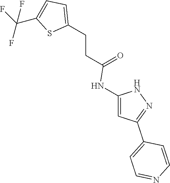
C1(CCC(=O)NC2=CC(C3=CC=NC=C3)=NN2)=CC=C(C(F)(F)F)S1
